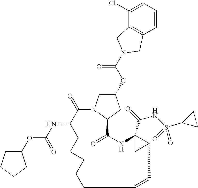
C1=CC=C(Cl)C2=C1CN(C(OC1CN3C(C1)C(=O)NC1(C(=O)NS(C4CC4)(=O)=O)CC1C=CCCCCCC(NC(OC1CCCC1)=O)C3=O)=O)C2
